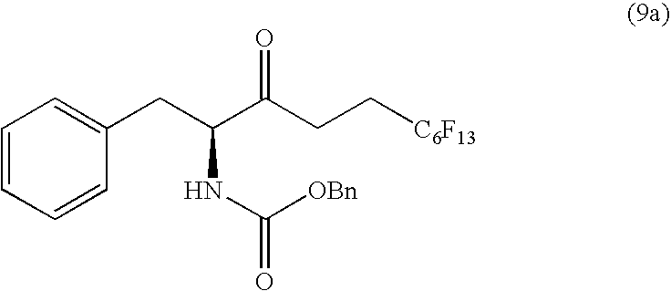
C1=CC=CC(CC(C(CC[C6F13])=O)NC(=O)[OBn])=C1
